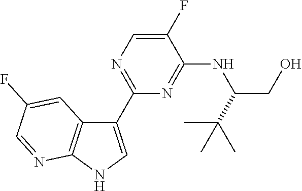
C1(C2=NC=C(F)C(NC(CO)C(C)(C)C)=N2)=CNC2=C1C=C(F)C=N2
